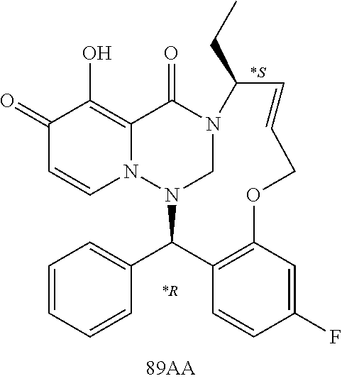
C1(=O)C=CN2C(=C1O)C(=O)N1CN2C(C2=CC=CC=C2)C2=C(C=C(F)C=C2)OCC=CC1CC.[*R].[*S]
